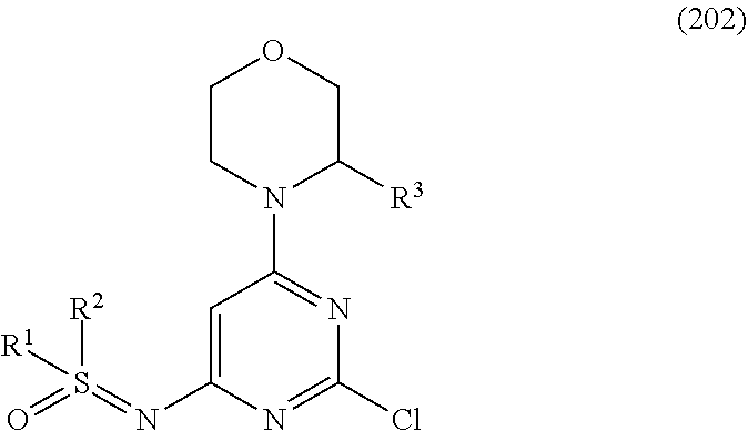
C1=C(N=S(=O)([R2])[R1])N=C(Cl)N=C1N1C([R3])COCC1
